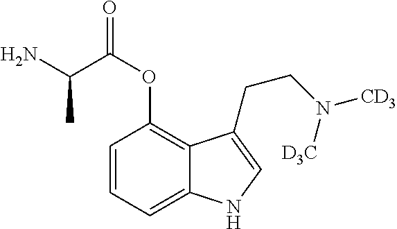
C1=CC=C2C(=C1OC(C(N)C)=O)C(CCN([D3C])[CD3])=CN2
